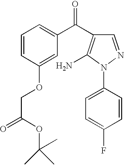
C1=CC(OCC(=O)OC(C)(C)C)=CC(C(=O)C2=C(N)N(C3=CC=C(F)C=C3)N=C2)=C1
